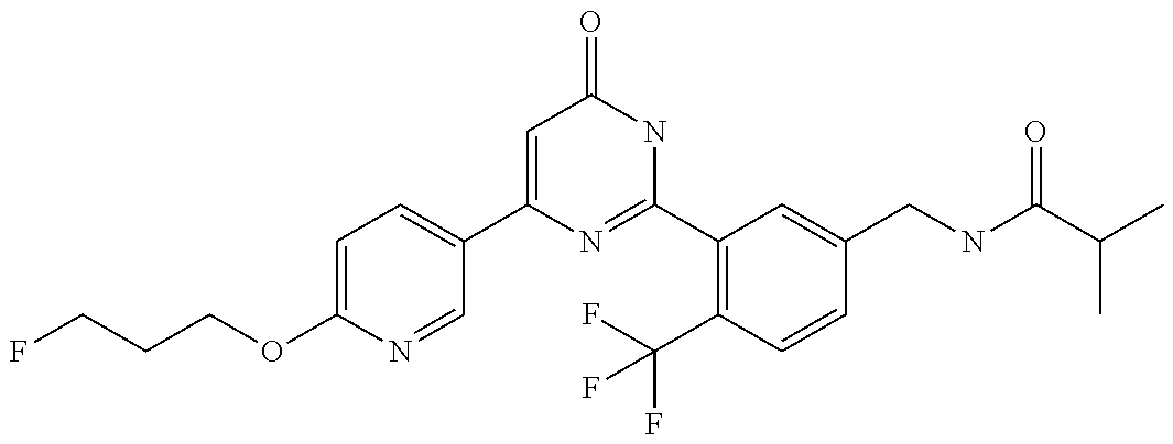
C1(C2=CC=C(OCCCF)N=C2)=CC(=O)NC(C2=C(C(F)(F)F)C=CC(CNC(C(C)C)=O)=C2)=N1
